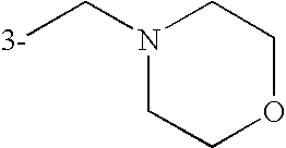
N1(C[3-])CCOCC1
